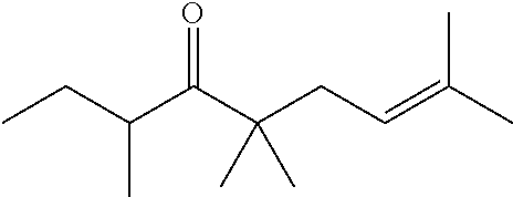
O=C(C(CC=C(C)C)(C)C)C(CC)C
